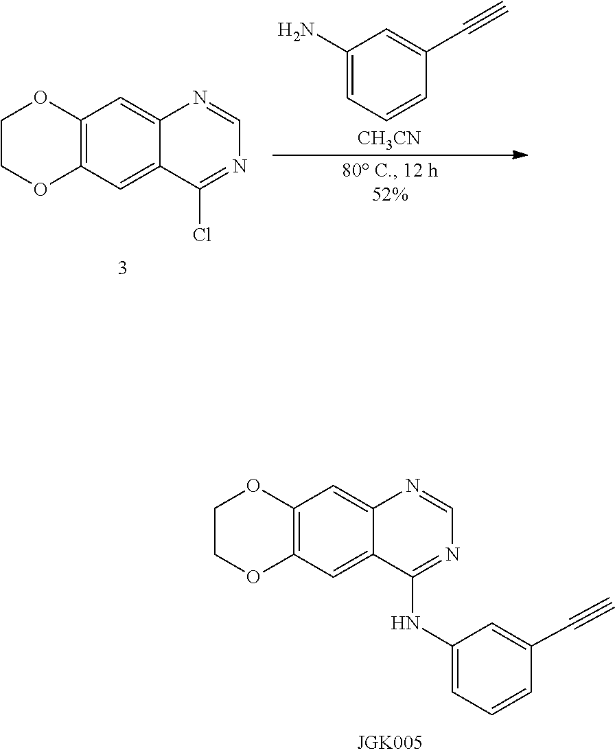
C1=NC2=CC3=C(C=C2C(Cl)=N1)OCCO3.C(#C)C1=CC(N)=CC=C1.[CH3CN].C1=NC2=CC3=C(C=C2C(NC2=CC=CC(C#C)=C2)=N1)OCCO3
